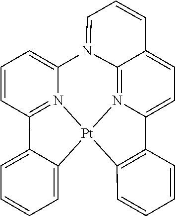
C1=CC2=N3C(=C1)N1=CC=CC4=CC=C5N(=C41)[Pt]3(C1=CC=CC=C21)C1=C5C=CC=C1
